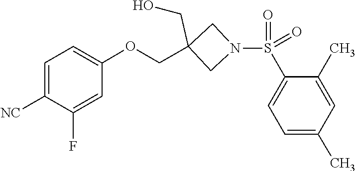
O=S(=O)(C1=CC=C(C)C=C1C)N1CC(COC2=CC=C([NC])C(F)=C2)(CO)C1
